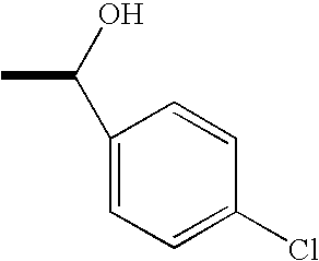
CC(C1=CC=C(Cl)C=C1)O
